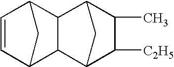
C1=CC2CC1C1C3C([C2H5])C(C)C(C21)C3
